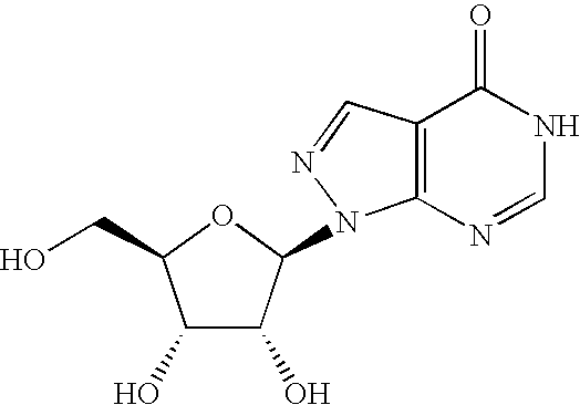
C1(O)C(O)C(N2C3=C(C=N2)C(=O)NC=N3)OC1CO
